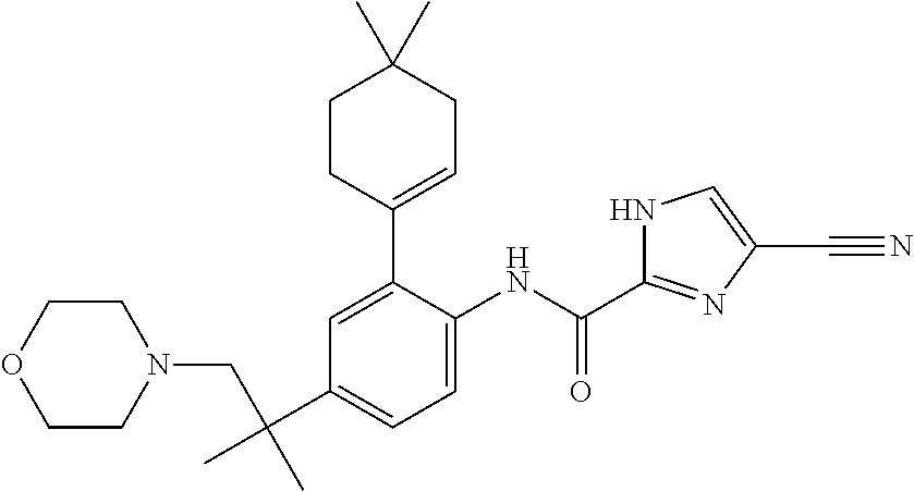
C1=C(C2=CCC(C)(C)CC2)C(NC(C2=NC(C#N)=CN2)=O)=CC=C1C(CN1CCOCC1)(C)C
